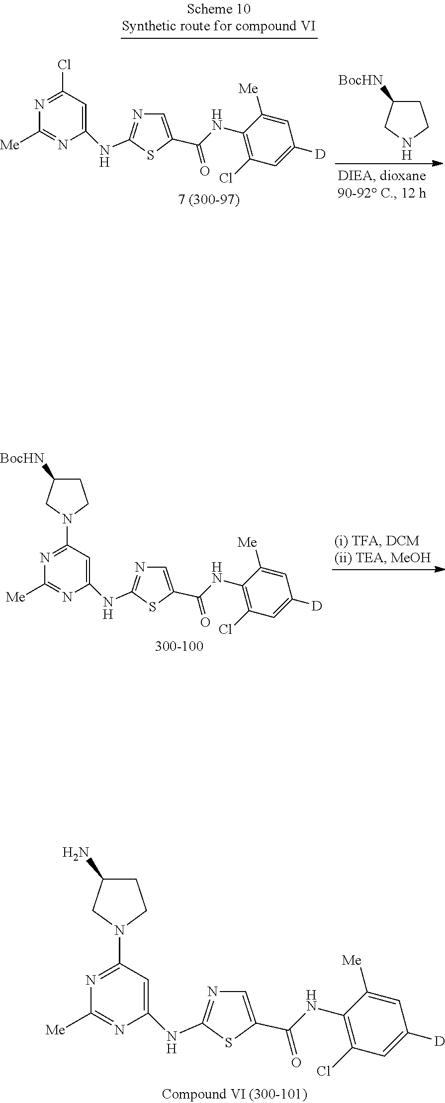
ClC1=C(NC(=O)C2=CN=C(NC3=CC(N4CCC(N)C4)=NC([Me])=N3)S2)C([Me])=CC([D])=C1.ClC1=C(NC(=O)C2=CN=C(NC3=CC(N4CCC([BocHN])C4)=NC([Me])=N3)S2)C([Me])=CC([D])=C1.ClC1=C(NC(=O)C2=CN=C(NC3=CC(Cl)=NC([Me])=N3)S2)C([Me])=CC([D])=C1.C1C([BocHN])CNC1
